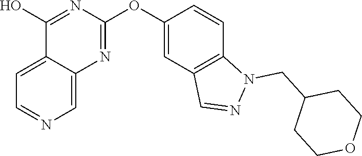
C12=CC=NC=C1N=C(OC1=CC3=C(C=C1)N(CC1CCOCC1)N=C3)N=C2O
